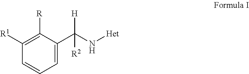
[H]C(N[Het])(C1=CC=CC([R1])=C1[R])[R2]
